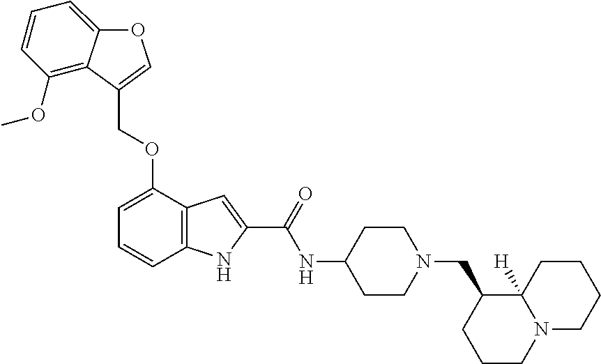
O(C1=CC=CC2=C1C=C(C(NC1CCN(CC3CCCN4C3([H])CCCC4)CC1)=O)N2)CC1=COC2=CC=CC(OC)=C12
